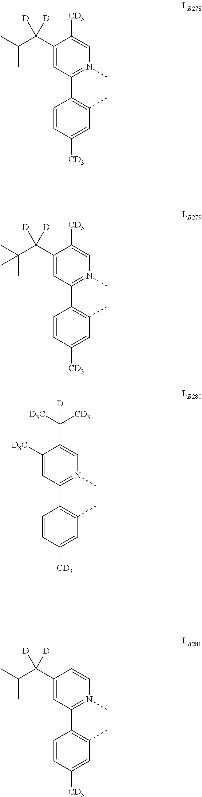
C1=CC([CD3])=CC(C)=C1C1=N(C)C=C([CD3])C(C(C(C)(C)C)([D])[D])=C1.C1=CC([CD3])=CC(C)=C1C1=N(C)C=C([CD3])C(C(C(C)C)([D])[D])=C1.C1=CC([CD3])=CC(C)=C1C1=N(C)C=C(C([D3C])([CD3])[D])C([D3C])=C1.C1=CC([CD3])=CC(C)=C1C1=N(C)C=CC(C(C(C)C)([D])[D])=C1
